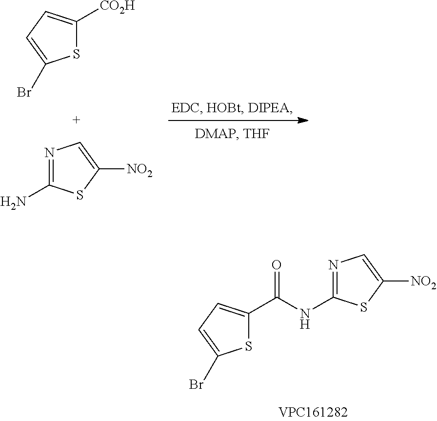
S1C([CO2H])=CC=C1Br.N1=C(N)SC([NO2])=C1.S1C(C(NC2=NC=C([NO2])S2)=O)=CC=C1Br
